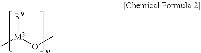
[R9][M2](C)OC
